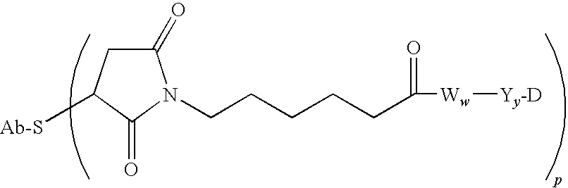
C1(=O)CC([Ab-S])C(=O)N1CCCCCC([Ww][Yy-D])=O
